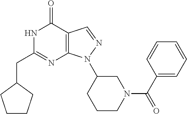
N1C(CC2CCCC2)=NC2=C(C1=O)C=NN2C1CCCN(C(C2=CC=CC=C2)=O)C1
